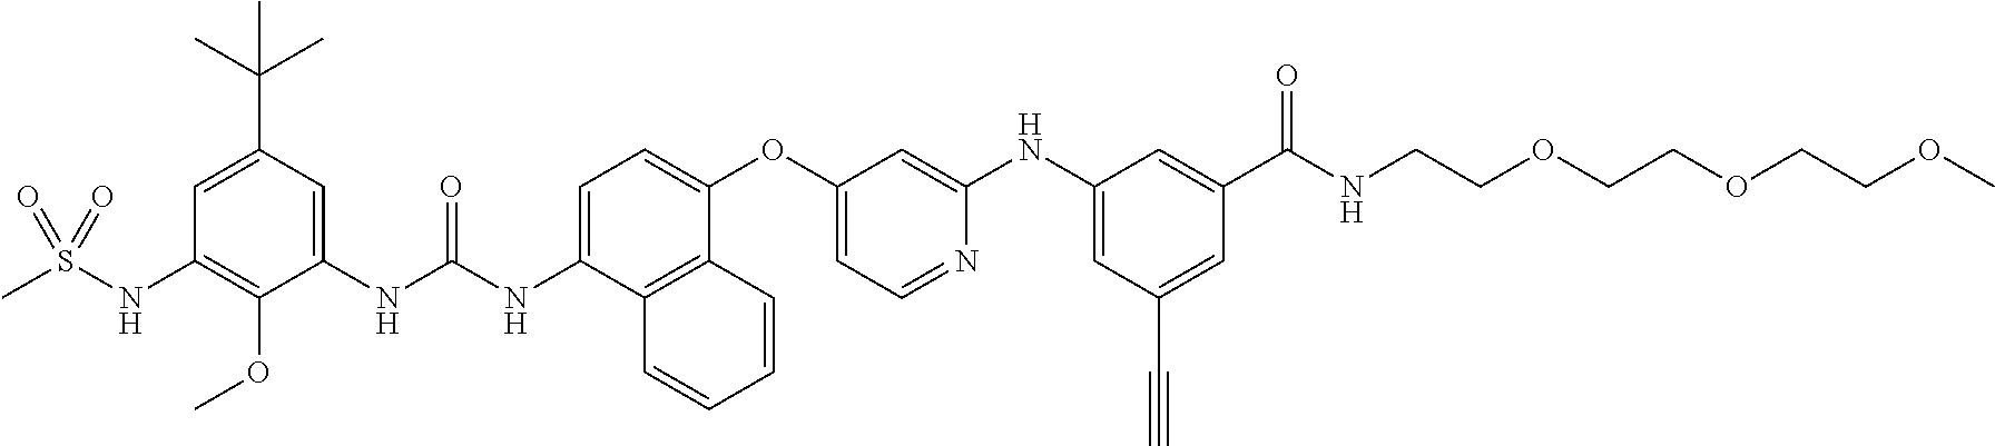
C1(C(C)(C)C)=CC(NS(C)(=O)=O)=C(OC)C(NC(NC2=CC=C(OC3=CC=NC(NC4=CC(C#C)=CC(C(NCCOCCOCCOC)=O)=C4)=C3)C3=C2C=CC=C3)=O)=C1
